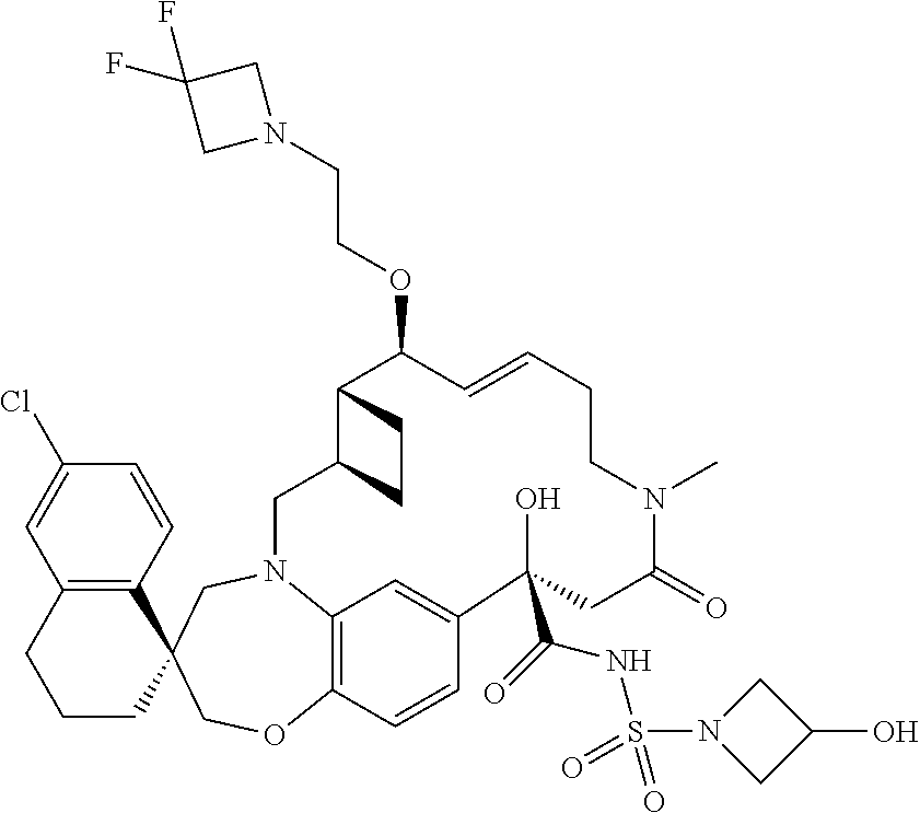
C12=C3N(CC4(CO1)C1=C(CCC4)C=C(Cl)C=C1)CC1C(C(OCCN4CC(F)(F)C4)C=CCCN(C)C(=O)CC(O)(C(=O)NS(N4CC(O)C4)(=O)=O)C(=C3)C=C2)CC1
